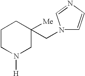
C1CN([H])CC([Me])(CN2C=CN=C2)C1
